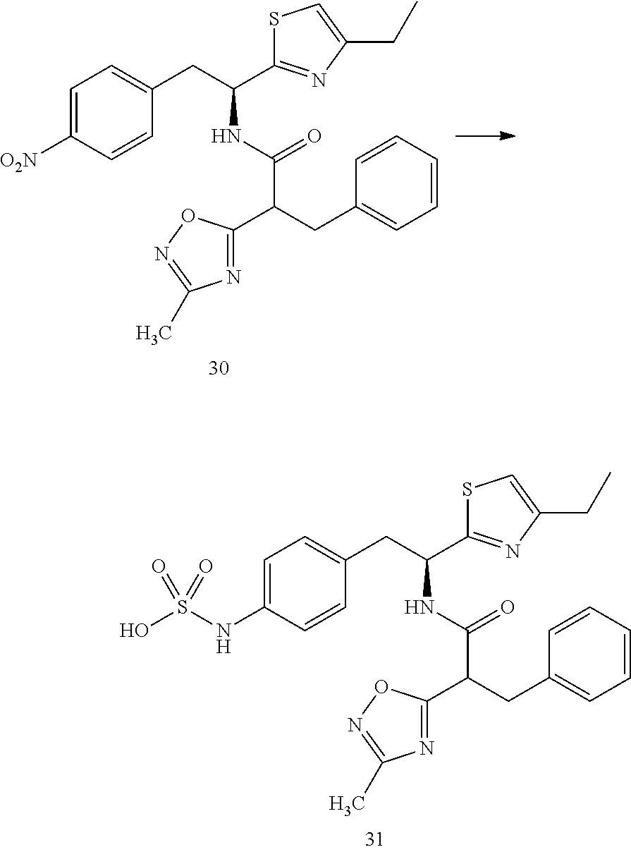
C1=C(NS(O)(=O)=O)C=CC(CC(C2=NC(CC)=CS2)NC(C(CC2=CC=CC=C2)C2=NC(C)=NO2)=O)=C1.C1=C([O2N])C=CC(CC(C2=NC(CC)=CS2)NC(C(CC2=CC=CC=C2)C2=NC(C)=NO2)=O)=C1
